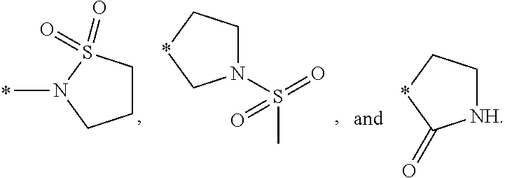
C1CS(=O)(=O)N(C)C1.N1(S(=O)(C)=O)CC*C1.[NH]1CC*C1=O
